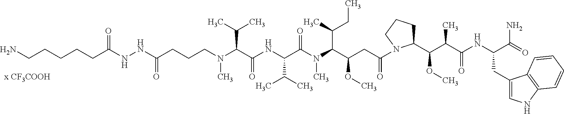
C(CCC(NNC(CCCN(C(C(NC(C(N(C(C(CC(=O)N1C(C(C(C(=O)NC(CC2=CNC3=C2C=CC=C3)C(N)=O)C)OC)CCC1)OC)C(CC)C)C)=O)C(C)C)=O)C(C)C)C)=O)=O)CCN
